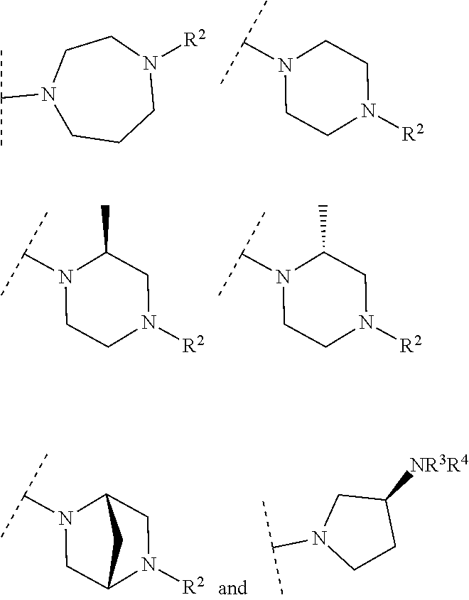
N1([R2])CCN(C(C)C)CCC1.N1(C(C)C)CCN([R2])CC1.N1(C(C)C)CCN([R2])CC1C.N1(C(C)C)CCN([R2])CC1C.N1(C(C)C)CC2N([R2])CC1C2.C(N1CCC([NR3R4])C1)(C)C
